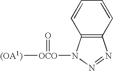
C12=C(C=CC=C1)N=NN2[OCO](=O)[(OA1)]
